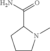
C1CN(C)C(C(N)=O)C1
